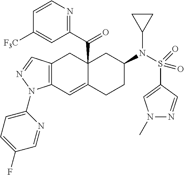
C12(C(C3=NC=CC([F3C])=C3)=O)C(=CC3=C(C1)C=NN3C1=CC=C(F)C=N1)CCC(N(S(C1=CN(C)N=C1)(=O)=O)C1CC1)C2
